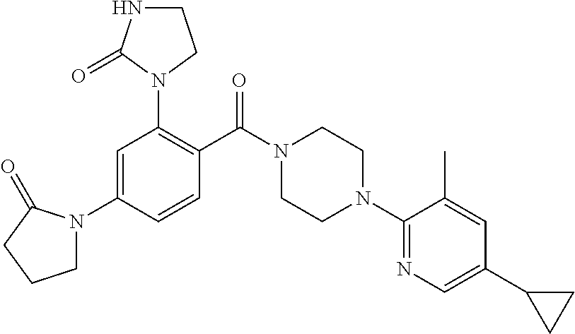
C1=C(N2CCCC2=O)C=CC(C(N2CCN(C3=NC=C(C4CC4)C=C3C)CC2)=O)=C1N1C(=O)NCC1
